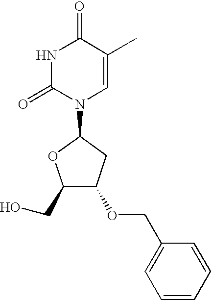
C1(CO)C(OCC2=CC=CC=C2)CC(N2C=C(C)C(=O)NC2=O)O1
